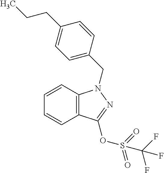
C12=C(C(OS(C(F)(F)F)(=O)=O)=NN1CC1=CC=C(CCC)C=C1)C=CC=C2
